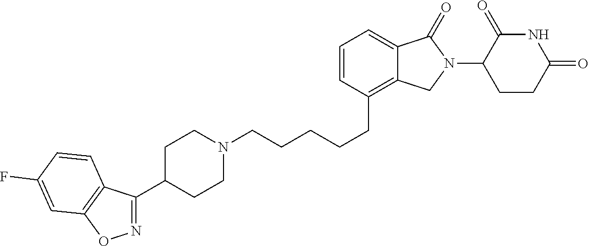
C(CCC1=C2C(=CC=C1)C(=O)N(C1C(=O)NC(=O)CC1)C2)CCN1CCC(C2=NOC3=C2C=CC(F)=C3)CC1
